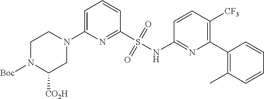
C1=C(N2CCN([Boc])C([CO2H])C2)N=C(S(NC2=NC(C3=C(C)C=CC=C3)=C([CF3])C=C2)(=O)=O)C=C1
